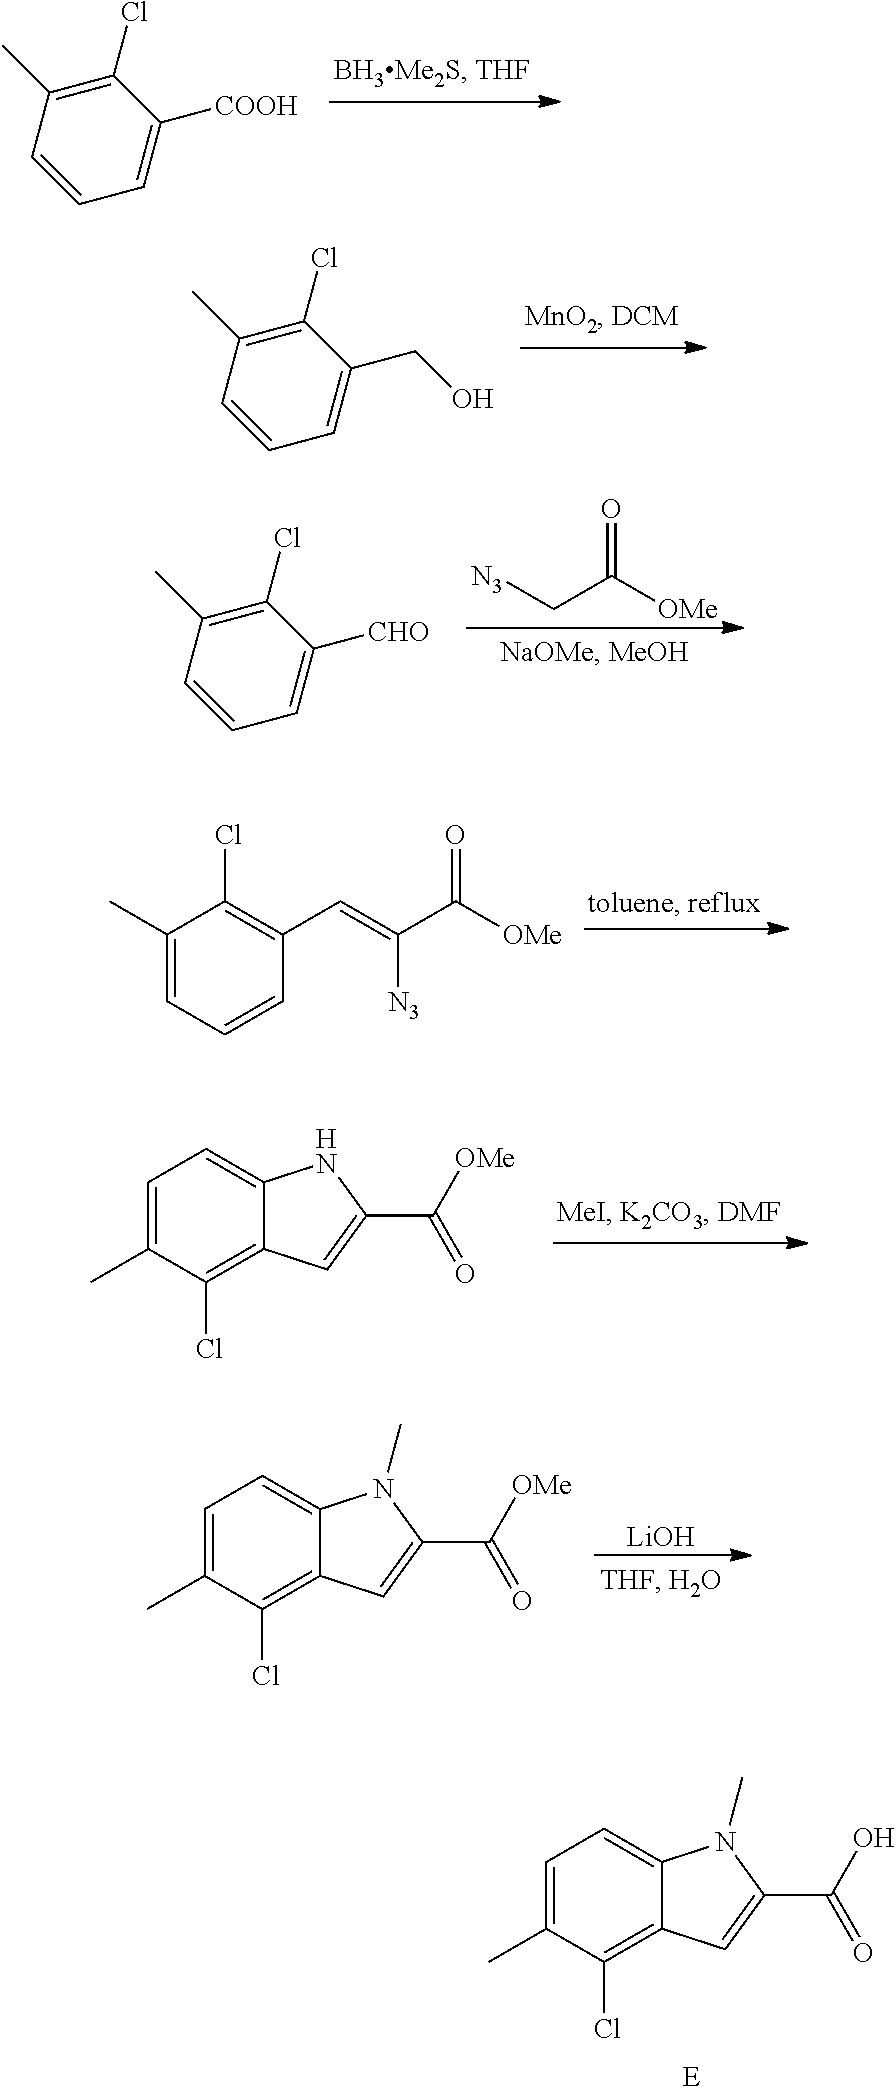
C1(C)=CC=CC(C=C(C([OMe])=O)[N3])=C1Cl.C1=C([CHO])C(Cl)=C(C)C=C1.C(C([OMe])=O)[N3].C1(C)=CC=C2C(=C1Cl)C=C(C(=O)[OMe])N2.C1=C(CO)C(Cl)=C(C)C=C1.C1=C([COOH])C(Cl)=C(C)C=C1.[LiOH].C1(C)=CC=C2C(=C1Cl)C=C(C(=O)[OMe])N2C.C1(C)=CC=C2C(=C1Cl)C=C(C(=O)O)N2C
